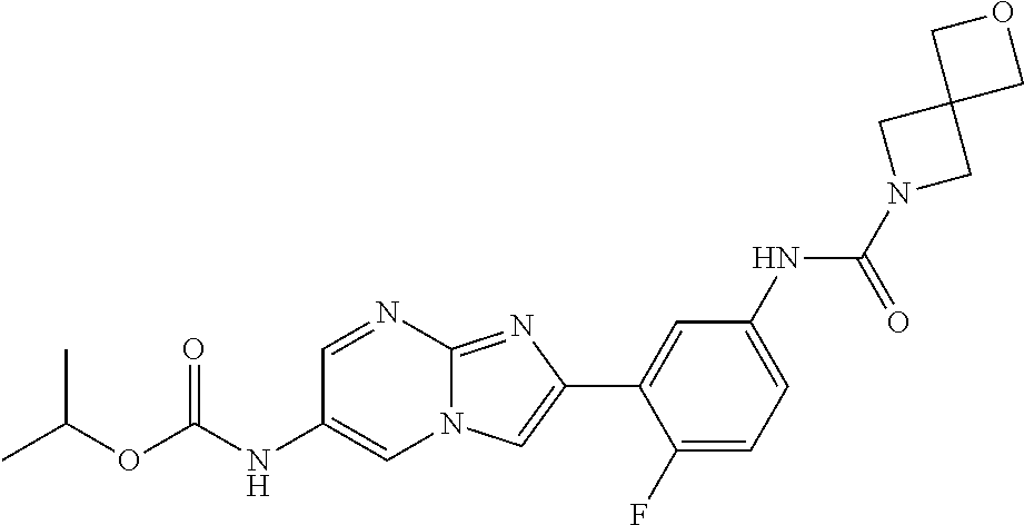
C1=NC2=NC(C3=CC(NC(N4CC5(C4)COC5)=O)=CC=C3F)=CN2C=C1NC(OC(C)C)=O
